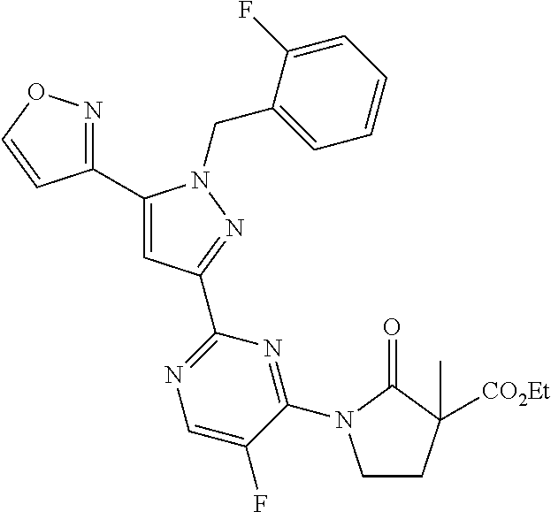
C1(C2=NOC=C2)=CC(C2=NC=C(F)C(N3CCC(C)([CO2Et])C3=O)=N2)=NN1CC1=CC=CC=C1F
